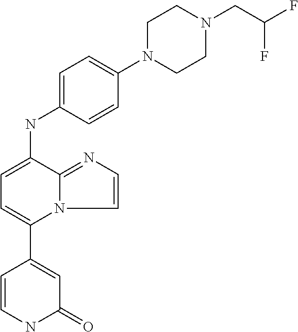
N(C1=CC=C(C2=CC(=O)NC=C2)N2C1=NC=C2)C1=CC=C(N2CCN(CC(F)F)CC2)C=C1
